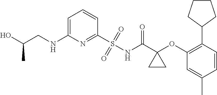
N(C1=CC=CC(S(=O)(=O)NC(C2(OC3=C(C4CCCC4)C=CC(C)=C3)CC2)=O)=N1)CC(O)C
